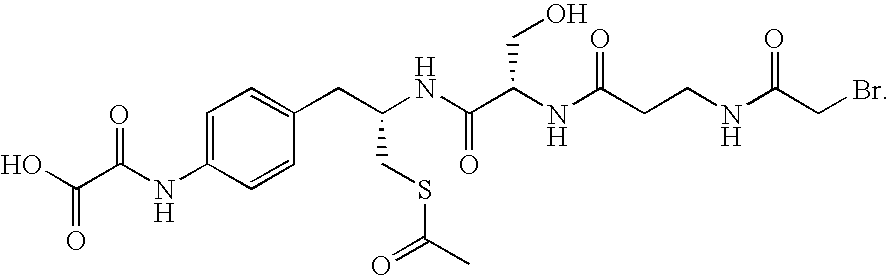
OC(C(NC1=CC=C(CC(NC(C(NC(CCNC(CBr)=O)=O)CO)=O)CSC(C)=O)C=C1)=O)=O
